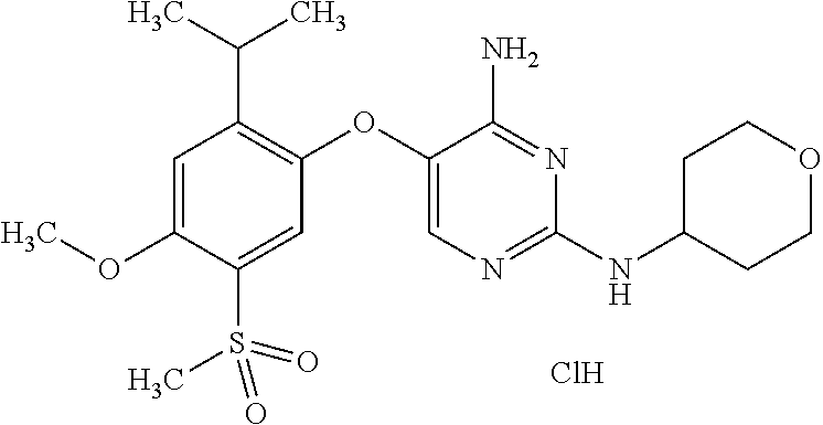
C1=C(OC)C(S(=O)(=O)C)=CC(OC2=CN=C(NC3CCOCC3)N=C2N)=C1C(C)C.Cl
